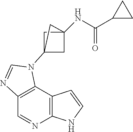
C1=NC2=C(C3=C1N=CN3C13CC(NC(C4CC4)=O)(C1)C3)C=CN2
